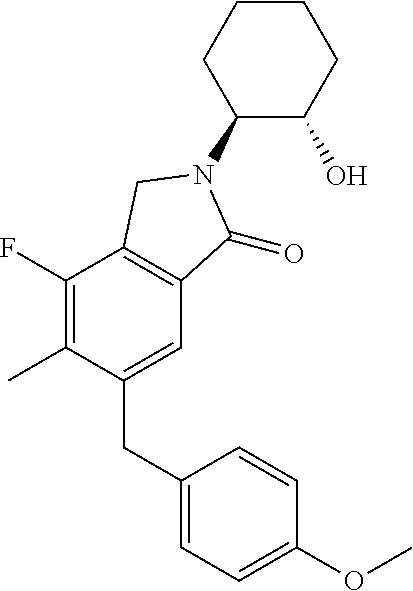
C1(N2C(=O)C3=C(C(F)=C(C)C(CC4=CC=C(OC)C=C4)=C3)C2)C(O)CCCC1
